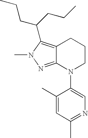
C12=NN(C)C(C(CCC)CCC)=C1CCCN2C1=CN=C(C)C=C1C
